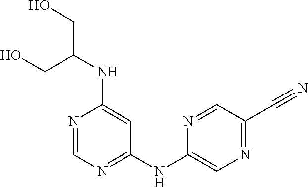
N1=CN=C(NC2=CN=C(C#N)C=N2)C=C1NC(CO)CO
